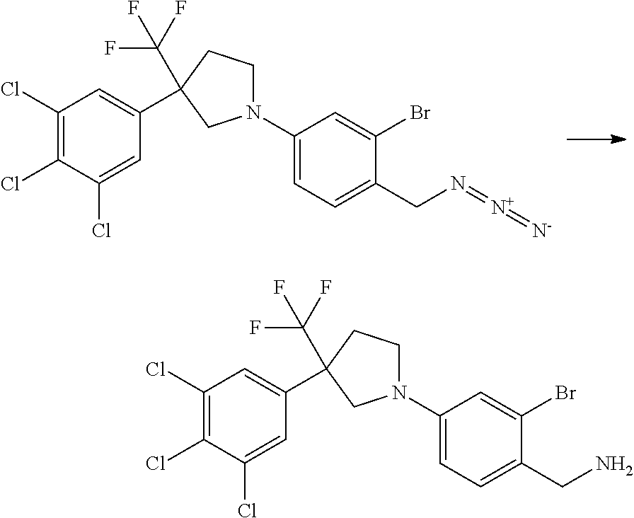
C1(Cl)=C(Cl)C(Cl)=CC(C2(C(F)(F)F)CCN(C3=CC=C(CN=[N+]=[N-])C(Br)=C3)C2)=C1.C1(Cl)=C(Cl)C(Cl)=CC(C2(C(F)(F)F)CCN(C3=CC=C(CN)C(Br)=C3)C2)=C1
